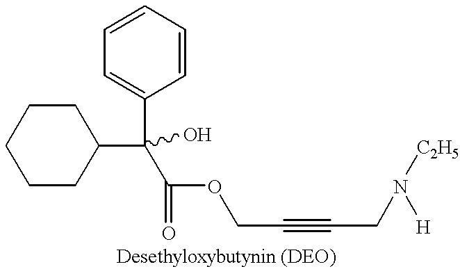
C1=CC=C(C(C2CCCCC2)(C(OCC#CCN([H])[C2H5])=O)O)C=C1
